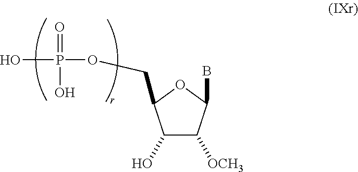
C1(O)C([OCH3])C(B)OC1COP(O)(=O)O
